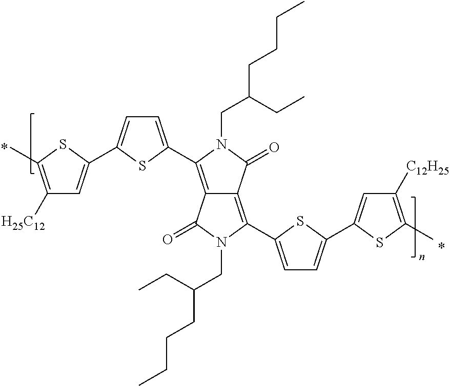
C1([H25C12])=C(C)SC(C2=CC=C(C3=C4C(=C(C5=CC=C(C6=CC([C12H25])=C(C)S6)S5)N(CC(CCCC)CC)C4=O)C(=O)N3CC(CCCC)CC)S2)=C1
